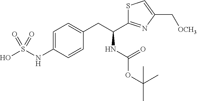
C1=C(NS(O)(=O)=O)C=CC(CC(C2=NC(C[OCH3])=CS2)NC(OC(C)(C)C)=O)=C1
